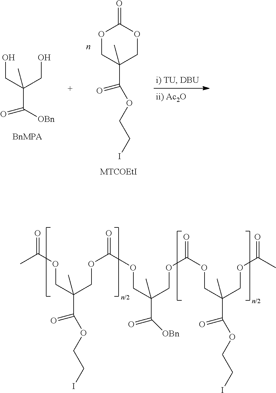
O1CC(C(=O)OCCI)(C)COC1=O.[MTCOEtI].OCC(CO)(C)C([OBn])=O.O(CC(COC(=O)OCC(COC(=O)OCC(COC(=O)C)(C(=O)OCCI)C)(C(=O)[OBn])C)(C(=O)OCCI)C)C(C)=O
